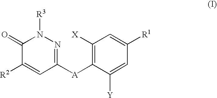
C1([X])=C([A]C2=NN([R3])C(=O)C([R2])=C2)C([Y])=CC([R1])=C1
